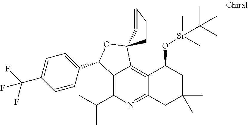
C12=C3C(=C(C(C)C)N=C1CC(C)(C)CC2O[Si](C)(C)C(C)(C)C)C(C1=CC=C(C(F)(F)F)C=C1)OC31CCC=C1
